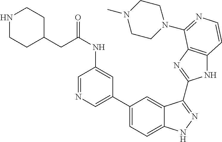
C1(C2=CN=CC(NC(=O)CC3CCNCC3)=C2)=CC=C2C(=C1)C(C1=NC3=C(N1)C=CN=C3N1CCN(C)CC1)=NN2
